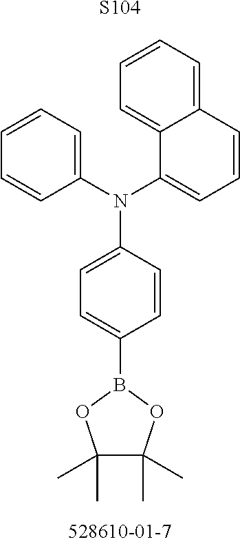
[S104].N(C1=CC=C(B2OC(C)(C)C(C)(C)O2)C=C1)(C1=CC=CC=C1)C1=CC=CC2=CC=CC=C12
